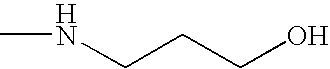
C(CCO)NC
